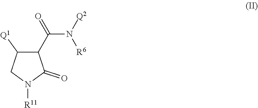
C1(C(N([R6])[Q2])=O)C([Q1])CN([R11])C1=O
